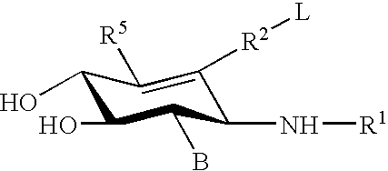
C1(O)C(O)C(B)C(N[R1])C([R2][L])=C1[R5]
